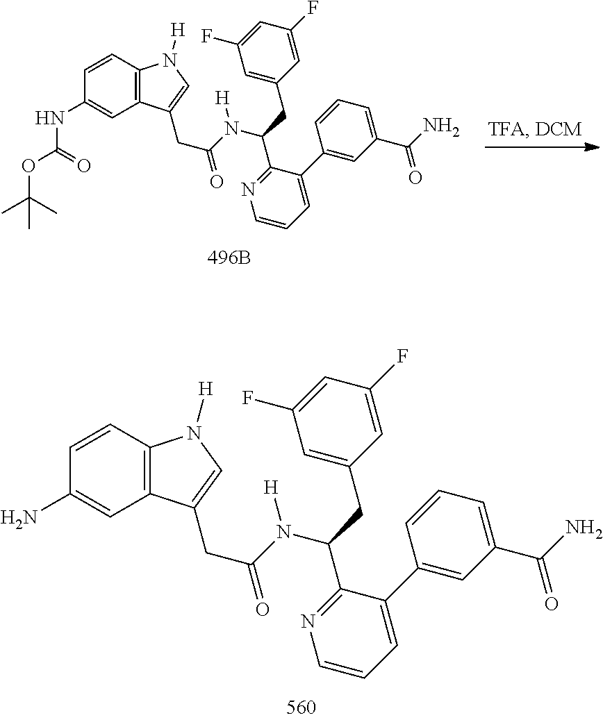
C1=CC2=C(C=C1N)C(CC(=O)N(C(C1=NC=CC=C1C1=CC(C(N)=O)=CC=C1)CC1=CC(F)=CC(F)=C1)[H])=CN2[H].C1=CC2=C(C=C1NC(OC(C)(C)C)=O)C(CC(=O)N(C(C1=NC=CC=C1C1=CC(C(N)=O)=CC=C1)CC1=CC(F)=CC(F)=C1)[H])=CN2[H]
